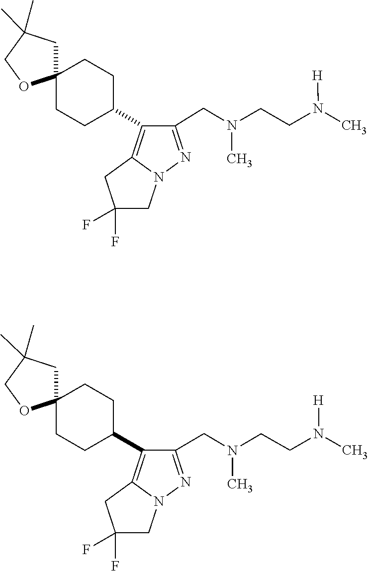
N(C)(CC1=NN2C(=C1C1CCC3(CC(C)(C)CO3)CC1)CC(F)(F)C2)CCN([H])C.N(C)(CC1=NN2C(=C1C1CCC3(CC(C)(C)CO3)CC1)CC(F)(F)C2)CCN([H])C
